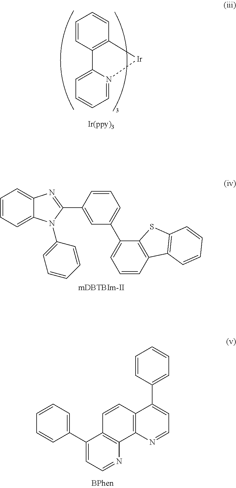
C12=C(C=CC=C1)[Ir]N1=CC=CC=C21.C1=CC=C2C(=C1)N=C(C1=CC(C3=CC=CC4=C3SC3=C4C=CC=C3)=CC=C1)N2C1=CC=CC=C1.C1(C2=CC=CC=C2)=CC=NC2=C1C=CC1=C2N=CC=C1C1=CC=CC=C1
